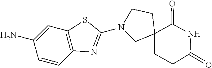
N1(C2=NC3=C(C=C(N)C=C3)S2)CC2(CCC(=O)NC2=O)CC1
